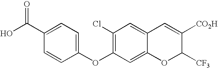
C1(C(O)=O)=CC=C(OC2=C(Cl)C=C3C(=C2)OC([CF3])C([CO2H])=C3)C=C1
